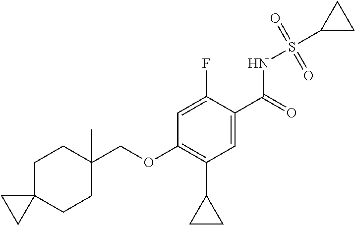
C1=C(F)C(C(=O)NS(C2CC2)(=O)=O)=CC(C2CC2)=C1OCC1(C)CCC2(CC1)CC2
